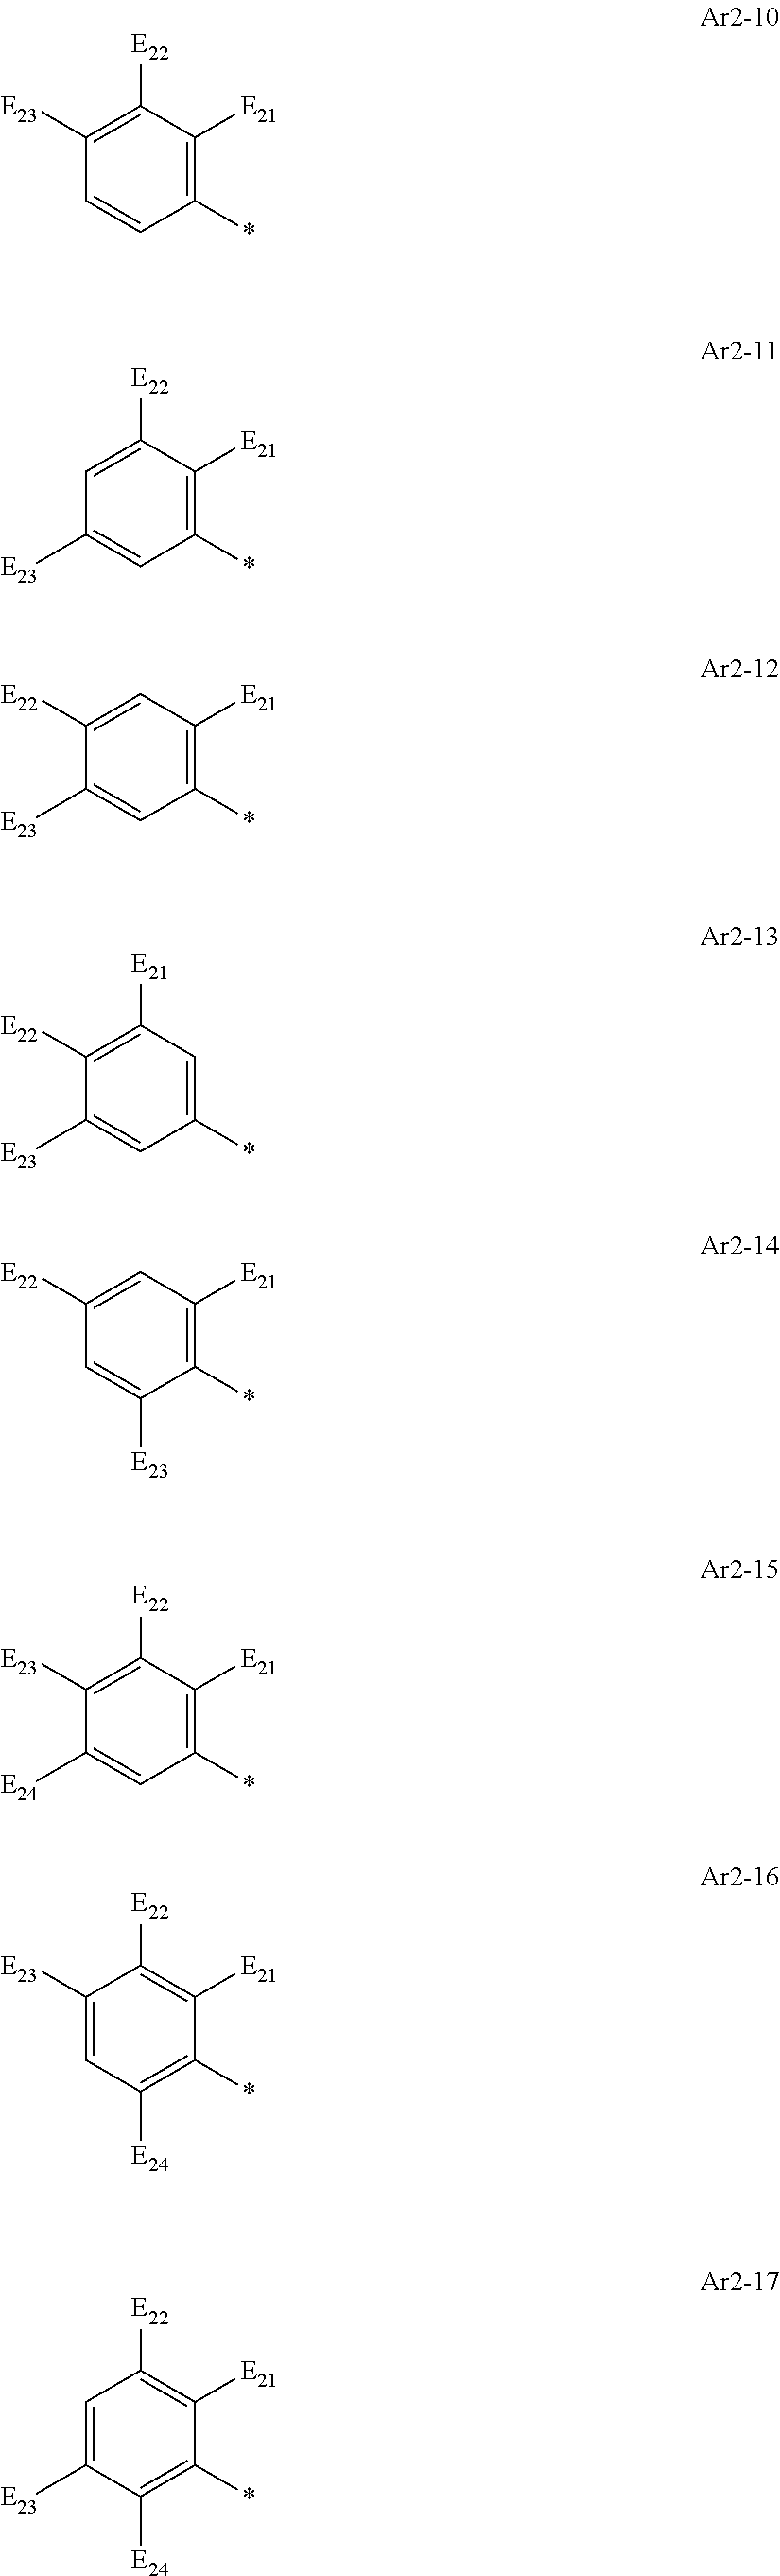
C1([E23])=C([E22])C([E21])=C(*)C=C1.C1=C([E22])C([E21])=C(*)C=C1[E23].C1([E22])=CC([E21])=C(*)C=C1[E23].C1([E22])=C([E21])C=C(*)C=C1[E23].C1([E22])=CC([E21])=C(*)C([E23])=C1.C1([E23])=C([E22])C([E21])=C(*)C=C1[E24].C1([E23])=CC([E24])=C(*)C([E21])=C1[E22].C1=C([E23])C([E24])=C(*)C([E21])=C1[E22]
